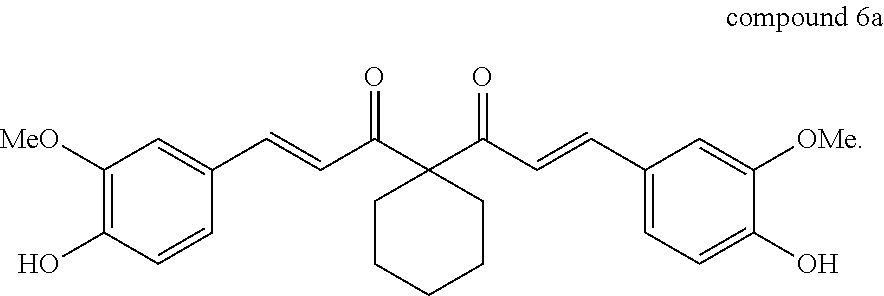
C1([MeO])=C(O)C=CC(C=CC(C2(C(C=CC3=CC=C(O)C([OMe])=C3)=O)CCCCC2)=O)=C1
